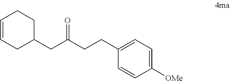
C1(CCC(CC2CC=CCC2)=O)=CC=C([OMe])C=C1
